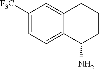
C1([F3C])=CC=C2C(=C1)CCCC2N
